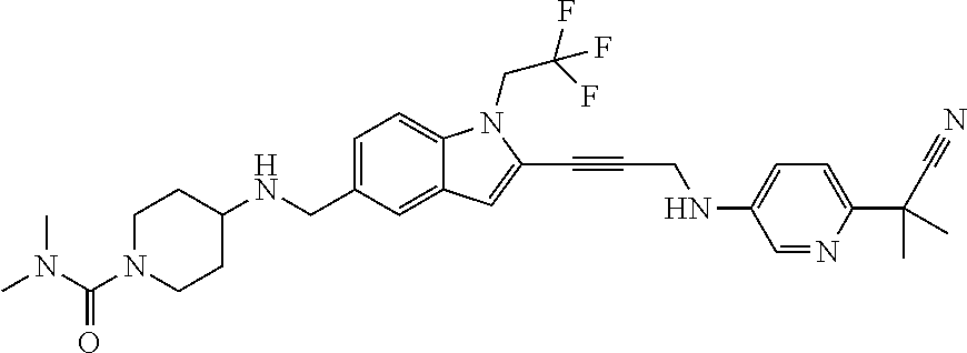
C1=C(CNC2CCN(C(N(C)C)=O)CC2)C=C2C(=C1)N(CC(F)(F)F)C(C#CCNC1=CC=C(C(C#N)(C)C)N=C1)=C2
